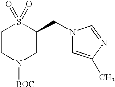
C1CN([BOC])CC(CN2C=C(C)N=C2)S1(=O)=O
